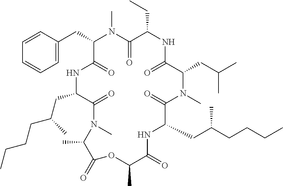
C1(CC(CCCC)C)C(=O)N(C)C(CC(C)C)C(=O)NC(CC)C(=O)N(C)C(CC2=CC=CC=C2)C(=O)NC(CC(CCCC)C)C(=O)N(C)C(C)C(=O)OC(C)C(=O)N1
